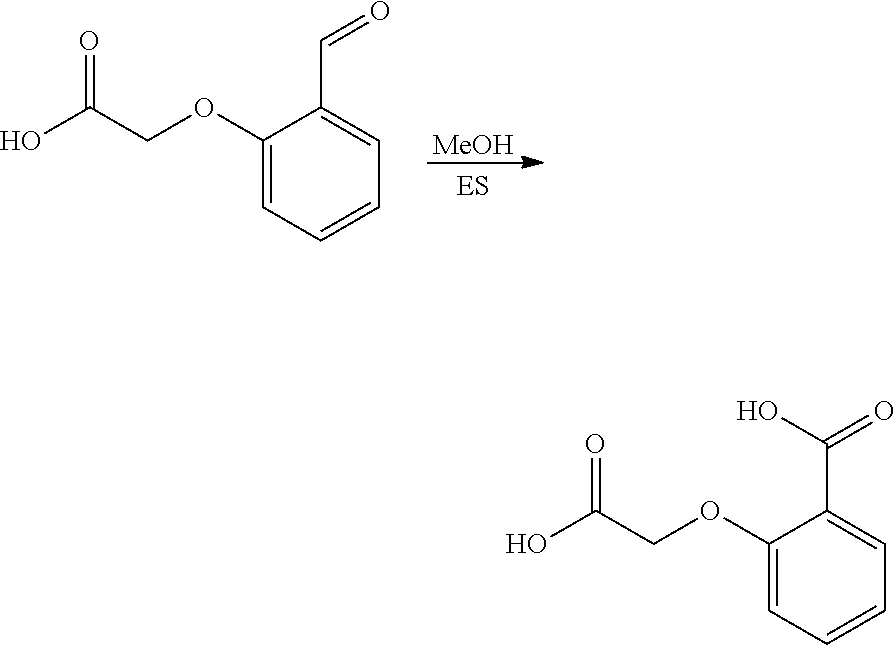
C1(OCC(O)=O)=CC=CC=C1C(=O)O.C1(OCC(O)=O)=CC=CC=C1C=O.[MeOH]
